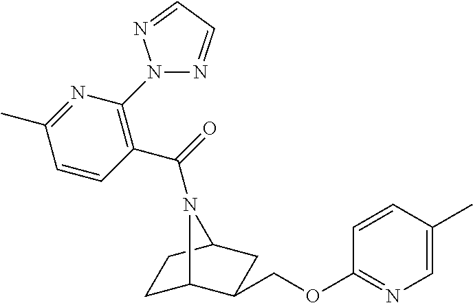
C1C2C(COC3=NC=C(C)C=C3)CC(C1)N2C(=O)C1=C(N2N=CC=N2)N=C(C)C=C1
